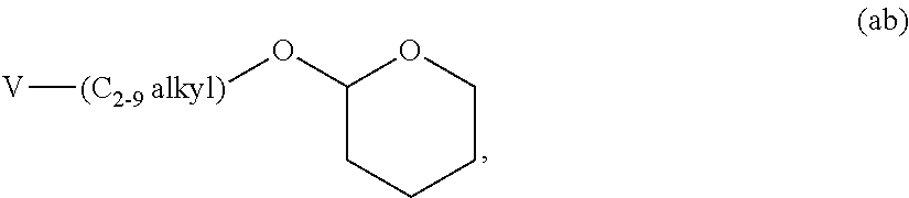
C1(O[(C2-9 alkyl)][V])CCCCO1
